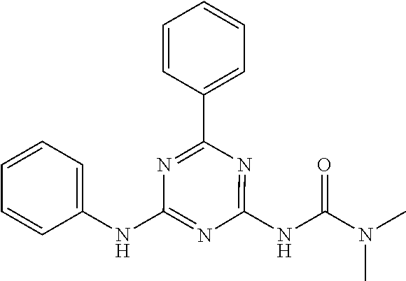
C1(NC2=CC=CC=C2)=NC(NC(N(C)C)=O)=NC(C2=CC=CC=C2)=N1
